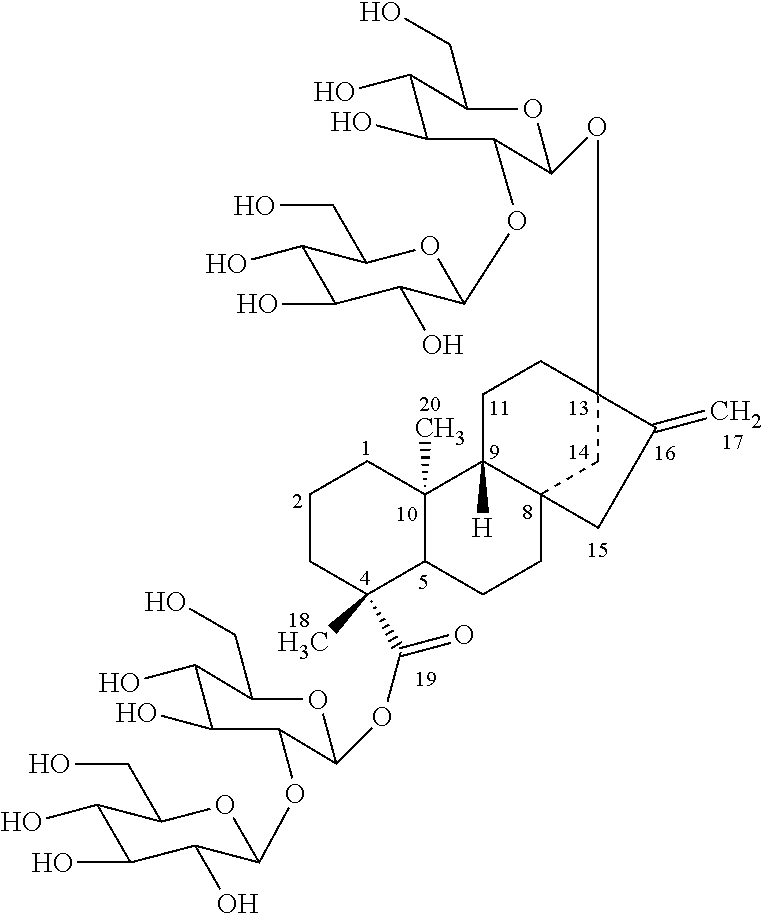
C1CCC(C)(C(OC2C(OC3C(O)C(O)C(O)C(CO)O3)C(O)C(O)C(CO)O2)=O)C2C1(C)C1([H])C3(CC2)CC(OC2C(OC4C(O)C(O)C(O)C(CO)O4)C(O)C(O)C(CO)O2)(CC1)C(=C)C3
